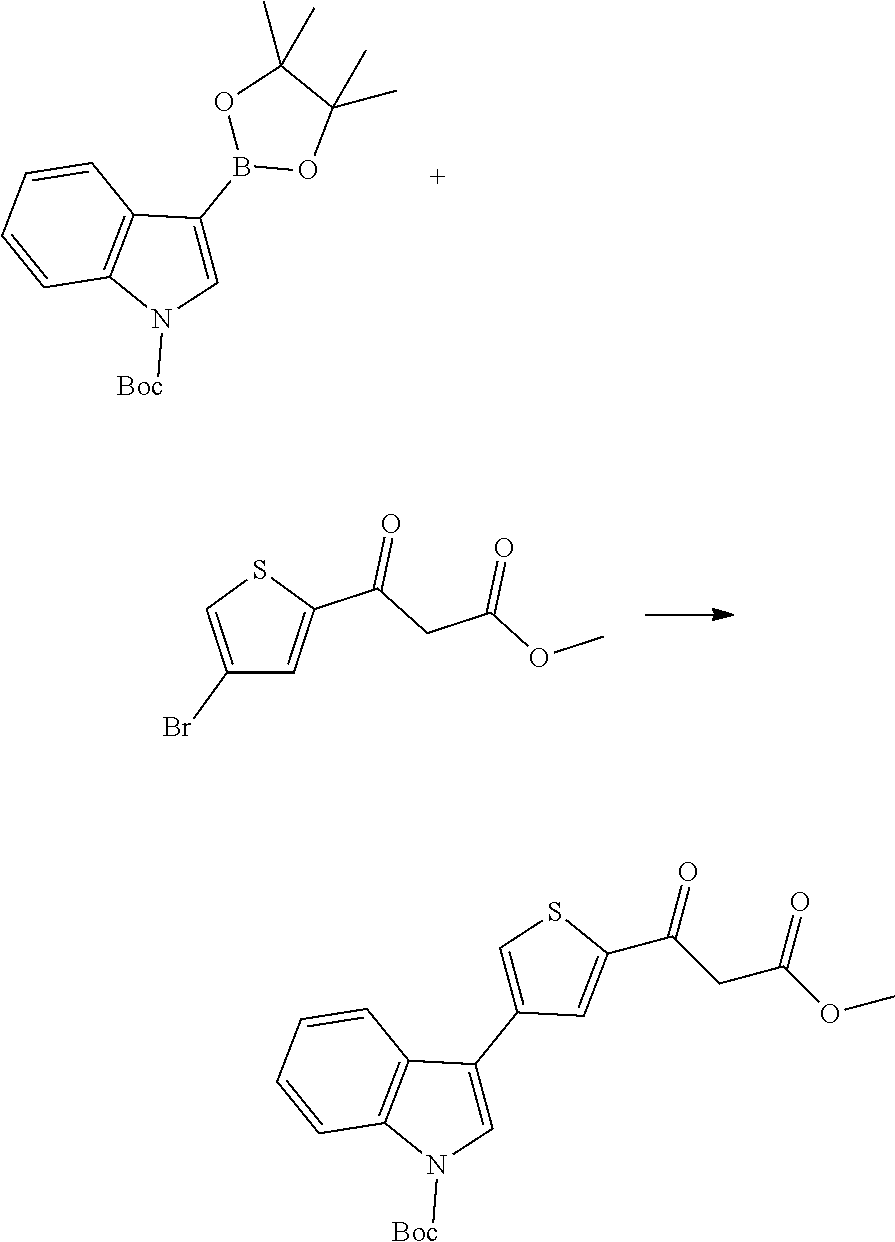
C1(C)(C)C(C)(C)OB(C2=CN([Boc])C3=C2C=CC=C3)O1.C1(Br)=CSC(C(CC(OC)=O)=O)=C1.O=C(C1=CC(C2=CN([Boc])C3=C2C=CC=C3)=CS1)CC(OC)=O
